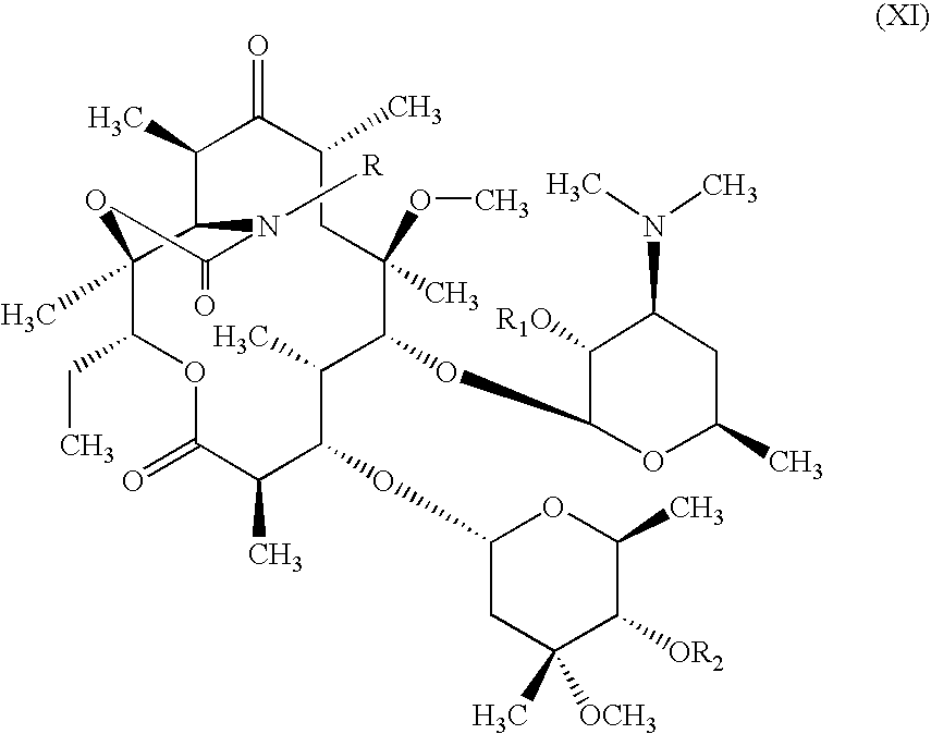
C12(C)C(C(C)C(=O)C(C)CC(C)(OC)C(OC3OC(C)CC(N(C)C)C3[R1O])C(C)C(OC3CC([OCH3])(C)C([OR2])C(C)O3)C(C)C(=O)OC1CC)N([R])C(=O)O2
